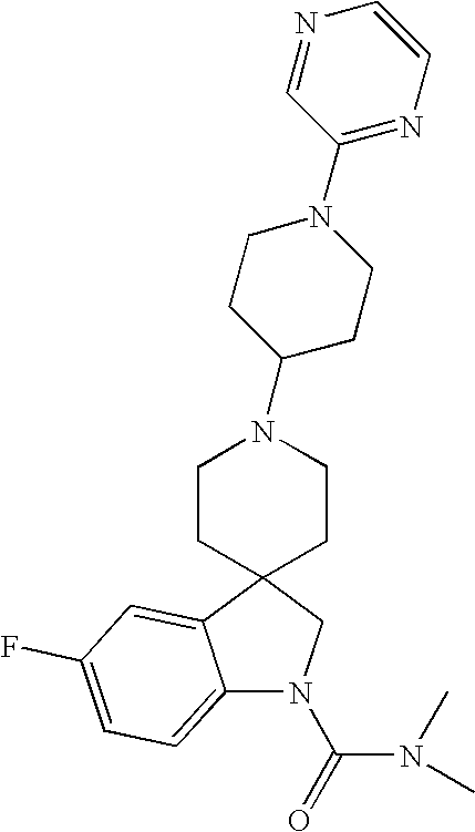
C12=CC=C(F)C=C1C1(CN2C(=O)N(C)C)CCN(C2CCN(C3=NC=CN=C3)CC2)CC1
